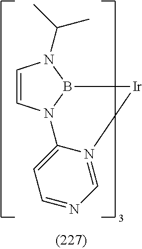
C1=CN2B(N1C(C)C)[Ir]N1=CN=CC=C21
